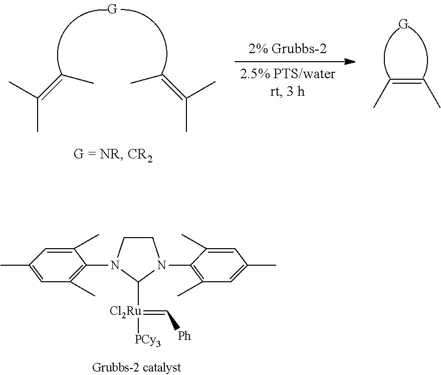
C(C)(C)=CC.C(C)(C)=CC.C(=CC)C.C1(C)=CC(C)=C(N2CCN(C3=C(C)C=C(C)C=C3C)C2[Cl2Ru](=C[Ph])[PCy3])C(C)=C1
